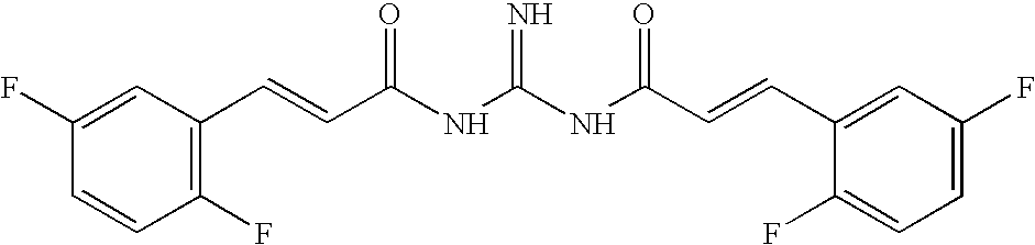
C1(F)=CC(C=CC(NC(NC(C=CC2=CC(F)=CC=C2F)=O)=N)=O)=C(F)C=C1
